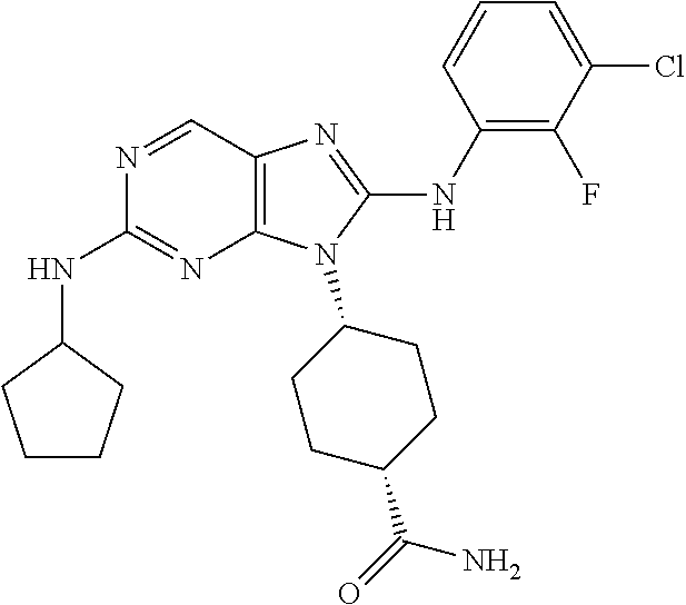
N1=CC2=C(N=C1NC1CCCC1)N(C1CCC(C(=O)N)CC1)C(NC1=C(F)C(Cl)=CC=C1)=N2
